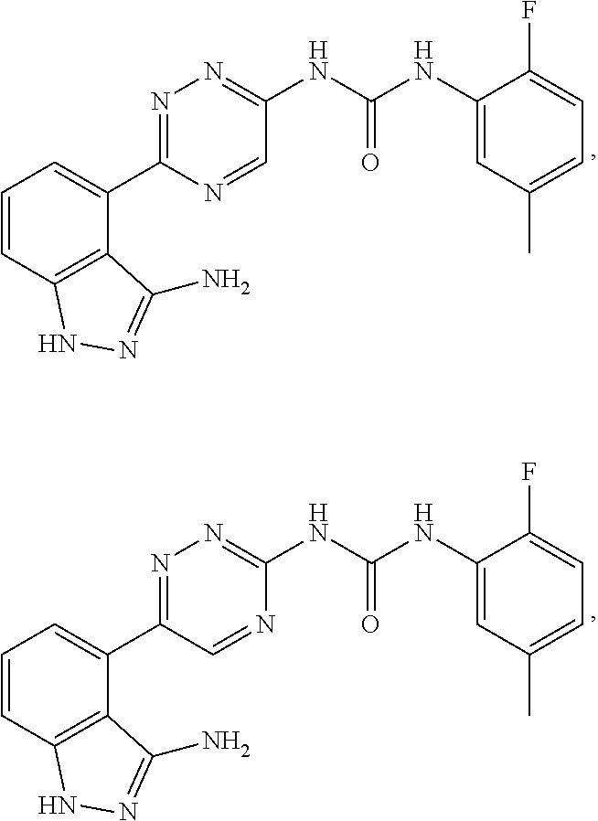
N(C(NC1=NN=C(C2=CC=CC3=C2C(N)=NN3)N=C1)=O)C1=CC(C)=CC=C1F.N(C(NC1=NN=C(C2=CC=CC3=C2C(N)=NN3)C=N1)=O)C1=CC(C)=CC=C1F
